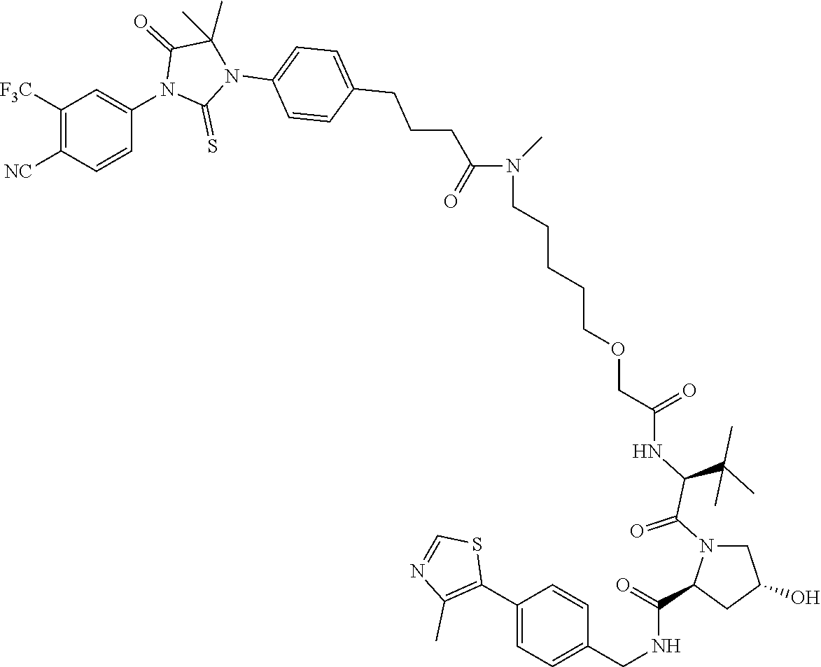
C1([F3C])=C([NC])C=CC(N2C(=S)N(C3=CC=C(CCCC(N(CCCCCOCC(NC(C(=O)N4CC(O)CC4C(NCC4=CC=C(C5=C(C)N=CS5)C=C4)=O)C(C)(C)C)=O)C)=O)C=C3)C(C)(C)C2=O)=C1
